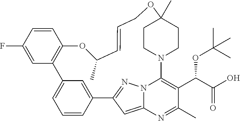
C1=CC(F)=CC2=C1OC(C)C=CCOC1(C)CCN(C3=C(C(C(O)=O)OC(C)(C)C)C(C)=NC4=CC(=NN43)C3=CC2=CC=C3)CC1
